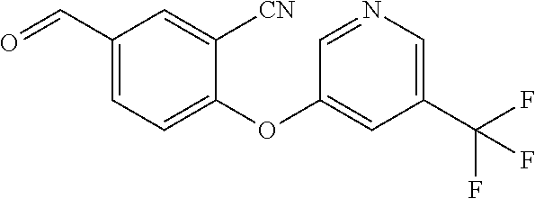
C1=NC=C(C(F)(F)F)C=C1OC1=CC=C(C=O)C=C1[CN]
